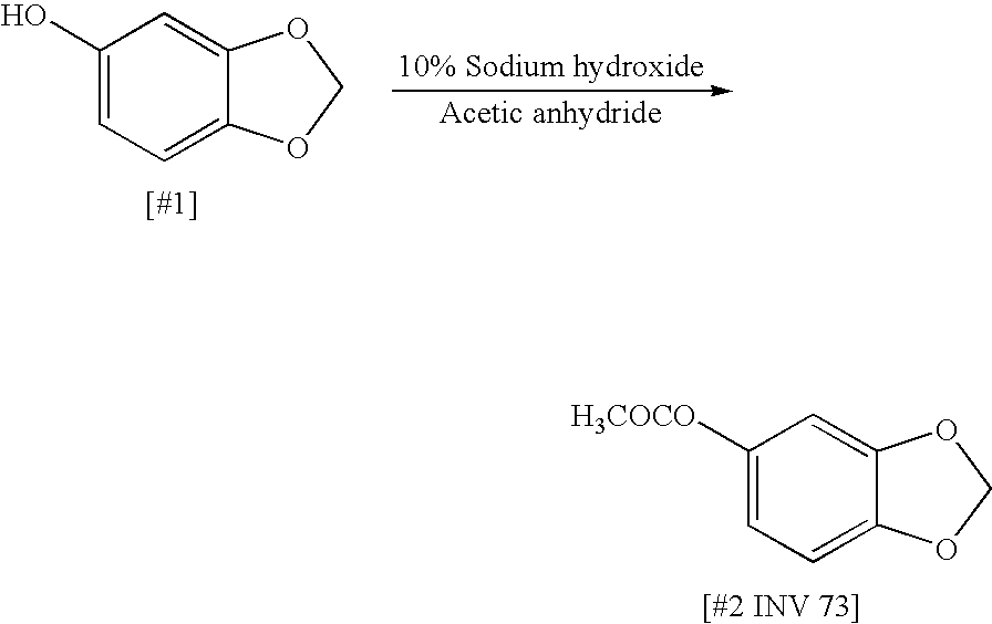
C1(O)=CC=C2C(=C1)OCO2.C1([H3COCO])=CC=C2C(=C1)OCO2
